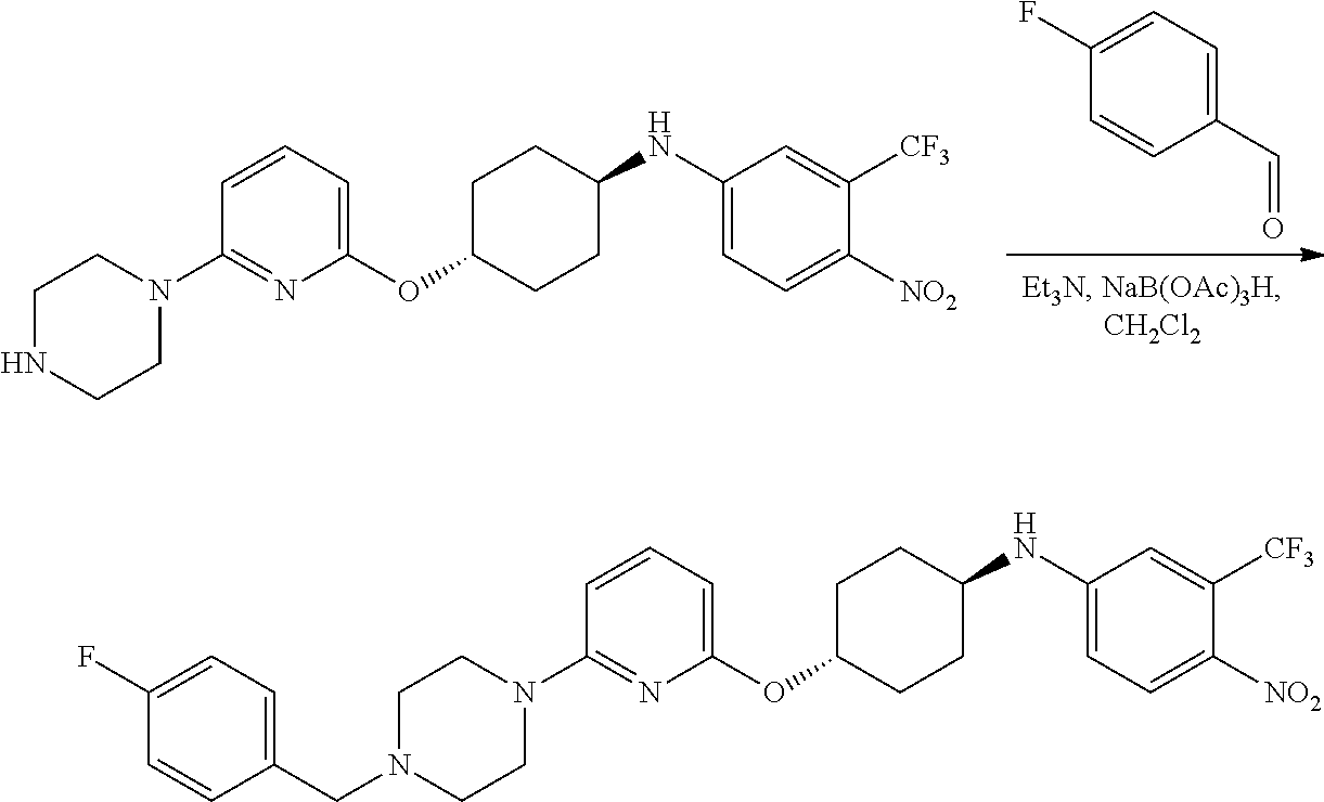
C1C(OC2=CC=CC(N3CCN(CC4=CC=C(F)C=C4)CC3)=N2)CCC(NC2=CC=C([NO2])C([CF3])=C2)C1.C1(C=O)=CC=C(F)C=C1.C1C(OC2=CC=CC(N3CCNCC3)=N2)CCC(NC2=CC=C([NO2])C([CF3])=C2)C1
